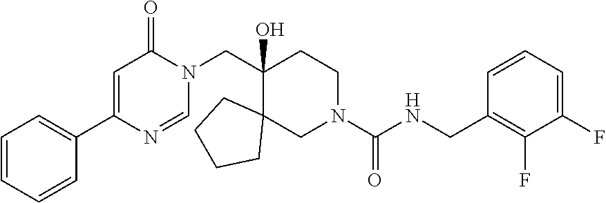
C1(C2=CC(=O)N(CC3(O)C4(CN(C(NCC5=C(F)C(F)=CC=C5)=O)CC3)CCCC4)C=N2)=CC=CC=C1
